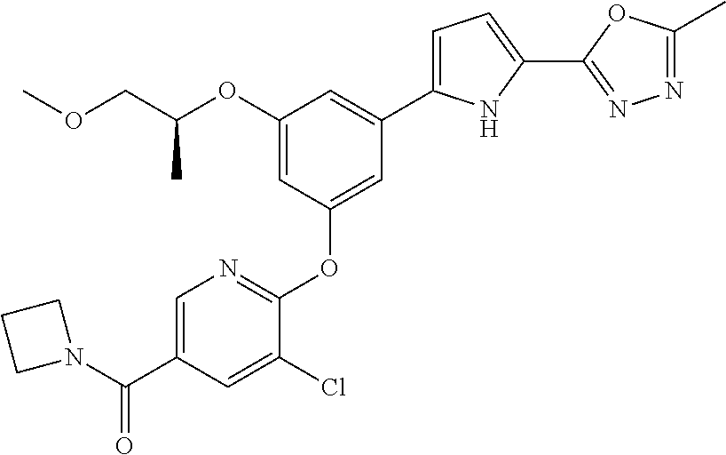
O(CC(OC1=CC(OC2=NC=C(C(N3CCC3)=O)C=C2Cl)=CC(C2=CC=C(C3=NN=C(C)O3)N2)=C1)C)C
